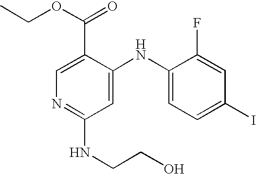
C1=C(C(OCC)=O)C(NC2=CC=C(I)C=C2F)=CC(NCCO)=N1
